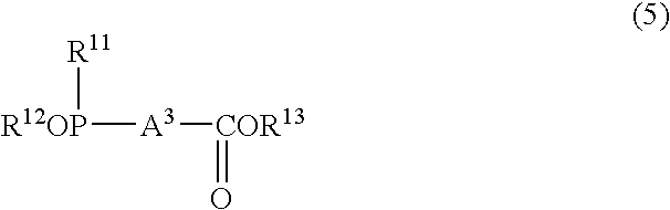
[R12OP]([A3][COR13]=O)[R11]
